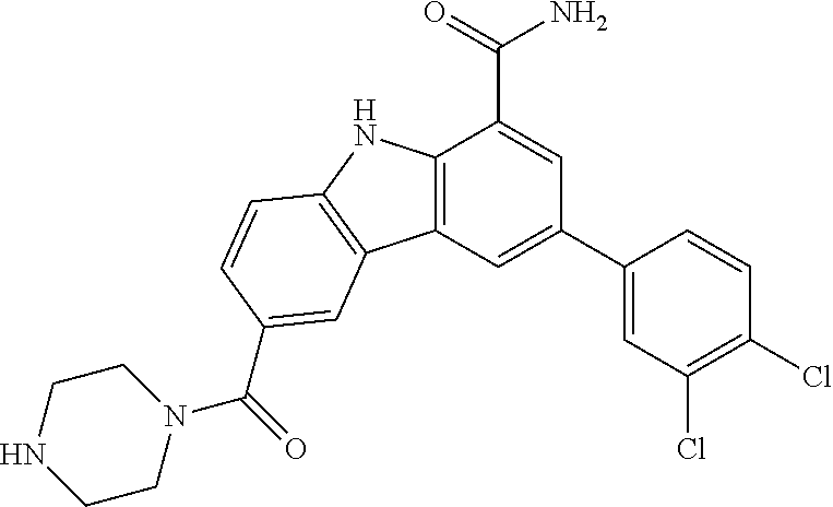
C12=C(C=C(C3=CC(Cl)=C(Cl)C=C3)C=C1C(=O)N)C1=C(N2)C=CC(C(=O)N2CCNCC2)=C1
